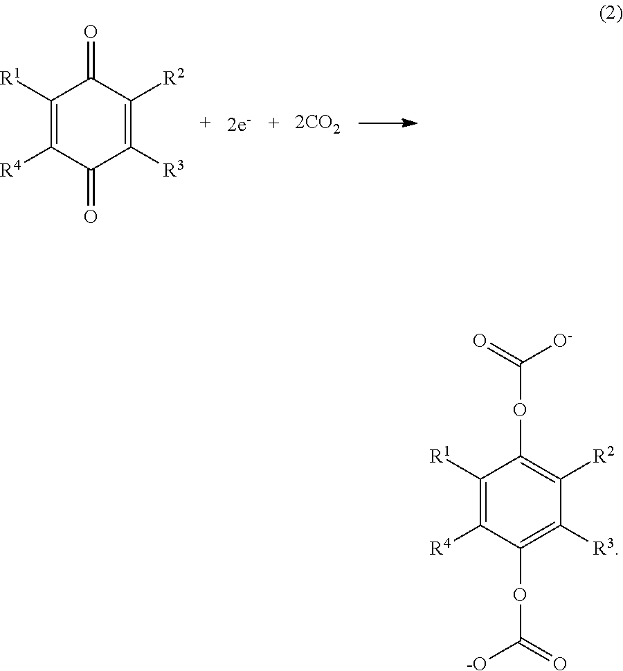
C1([R1])=C([R4])C(=O)C([R3])=C([R2])C1=O.C1([R1])=C([R4])C(OC([-O])=O)=C([R3])C([R2])=C1OC([O-])=O
